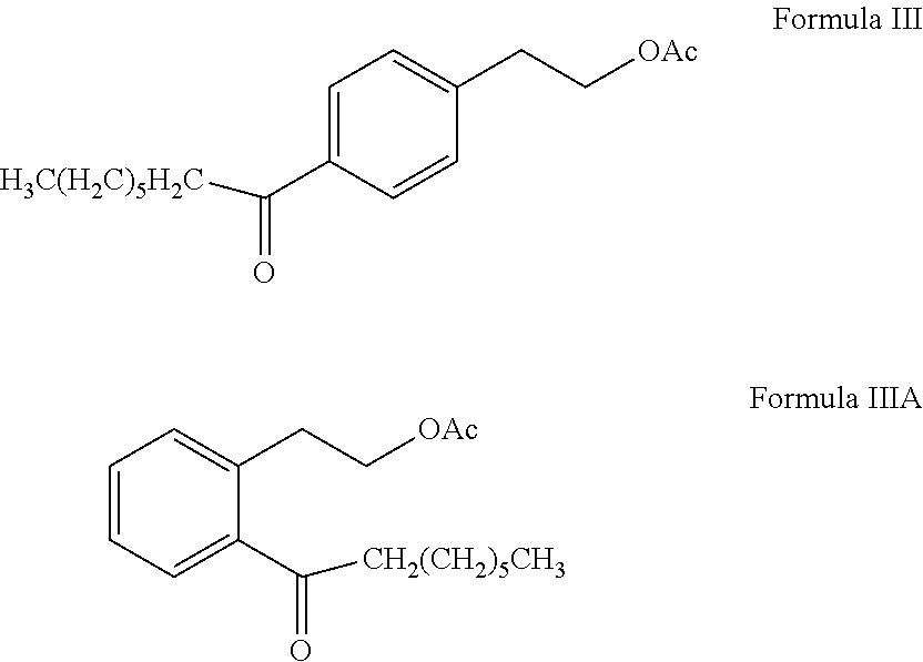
C1=C(C(=O)[H3C(H2C)5H2C])C=CC(CC[OAc])=C1.C1=CC=C(C(=O)[CH2(CH2)5CH3])C(CC[OAc])=C1
